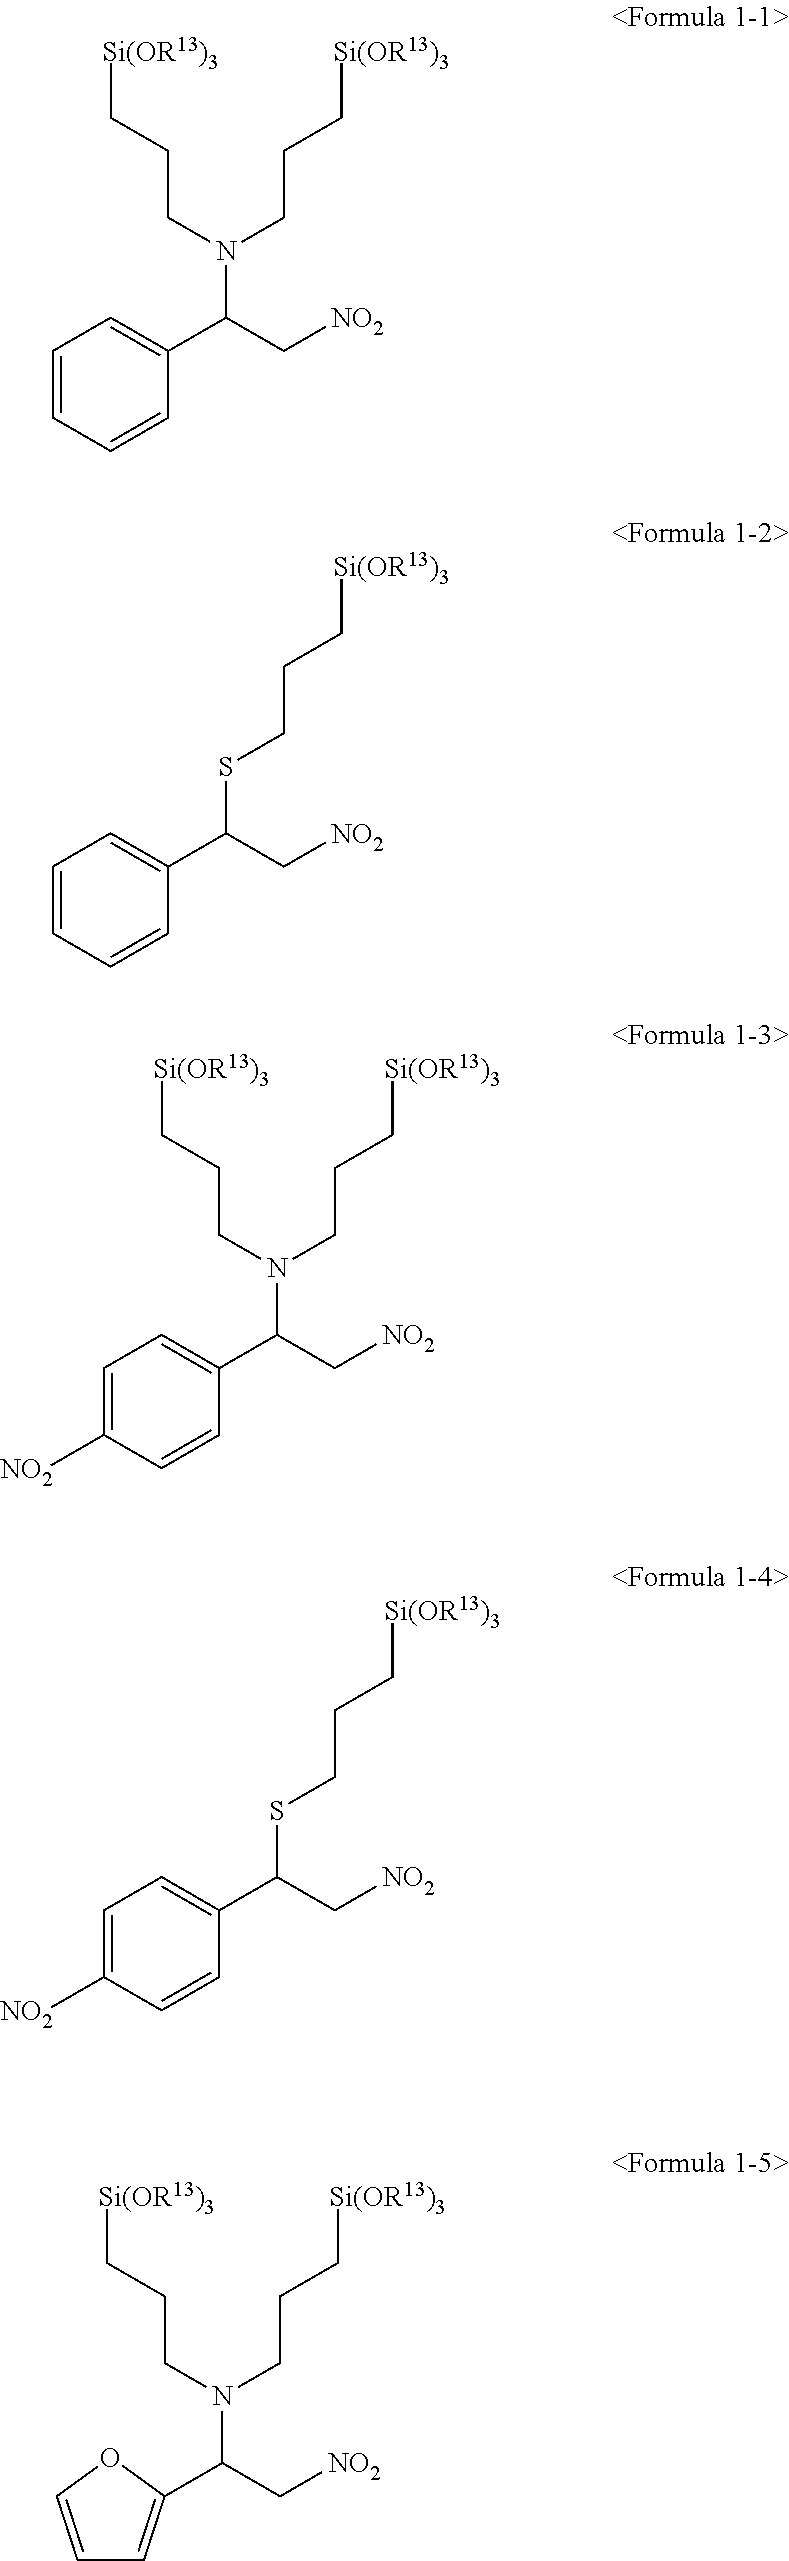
C1=CC=CC(C(C[NO2])N(CCC[Si(OR13)3])CCC[Si(OR13)3])=C1.C1=CC=CC(C(C[NO2])SCCC[Si(OR13)3])=C1.C1=C([NO2])C=CC(C(C[NO2])N(CCC[Si(OR13)3])CCC[Si(OR13)3])=C1.C1=C([NO2])C=CC(C(C[NO2])SCCC[Si(OR13)3])=C1.C(C[NO2])(N(CCC[Si(OR13)3])CCC[Si(OR13)3])C1=CC=CO1
